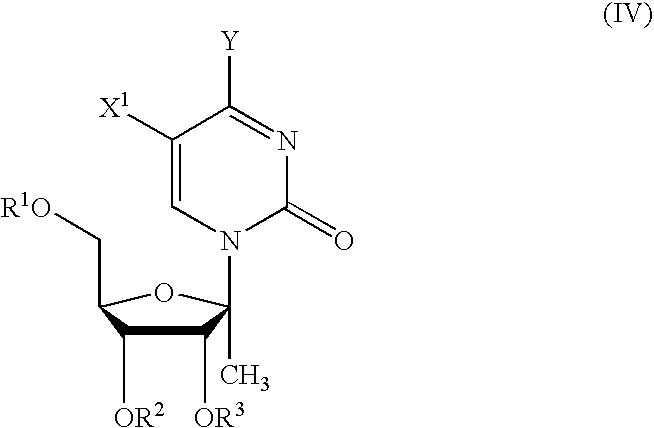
C1([OR3])C([OR2])C(C[R1O])OC1(C)N1C(=O)N=C([Y])C([X1])=C1
